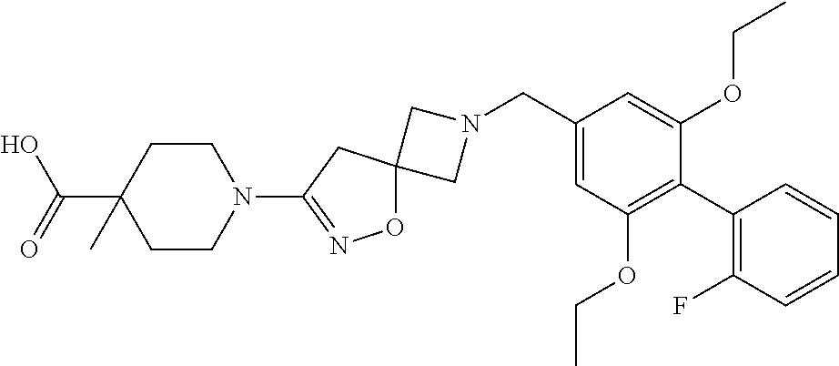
C1N(CC2=CC(OCC)=C(C3=C(F)C=CC=C3)C(OCC)=C2)CC12ON=C(N1CCC(C(O)=O)(C)CC1)C2
